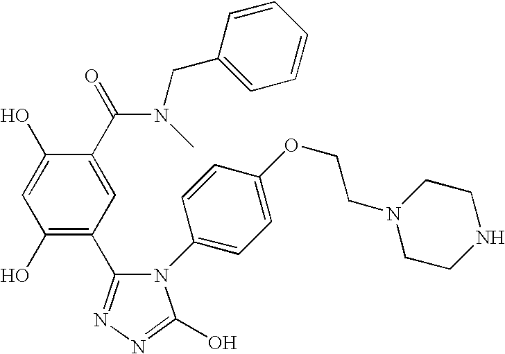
N1(C2=CC=C(OCCN3CCNCC3)C=C2)C(C2=C(O)C=C(O)C(C(=O)N(CC3=CC=CC=C3)C)=C2)=NN=C1O
